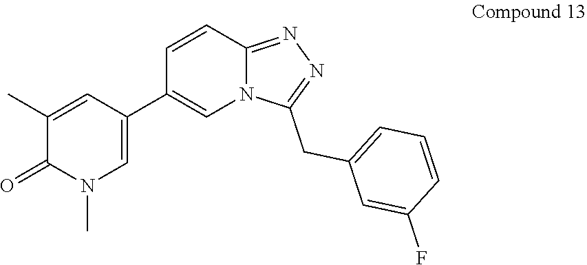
C1(C2=CN(C)C(=O)C(C)=C2)=CN2C(=NN=C2CC2=CC=CC(F)=C2)C=C1
